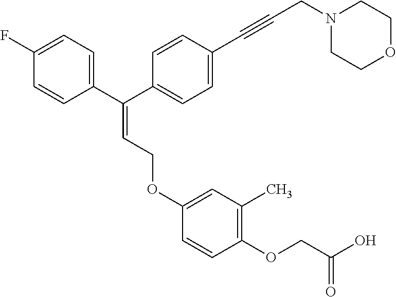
C1(F)=CC=C(C(=CCOC2=CC(C)=C(OCC(O)=O)C=C2)C2=CC=C(C#CCN3CCOCC3)C=C2)C=C1
